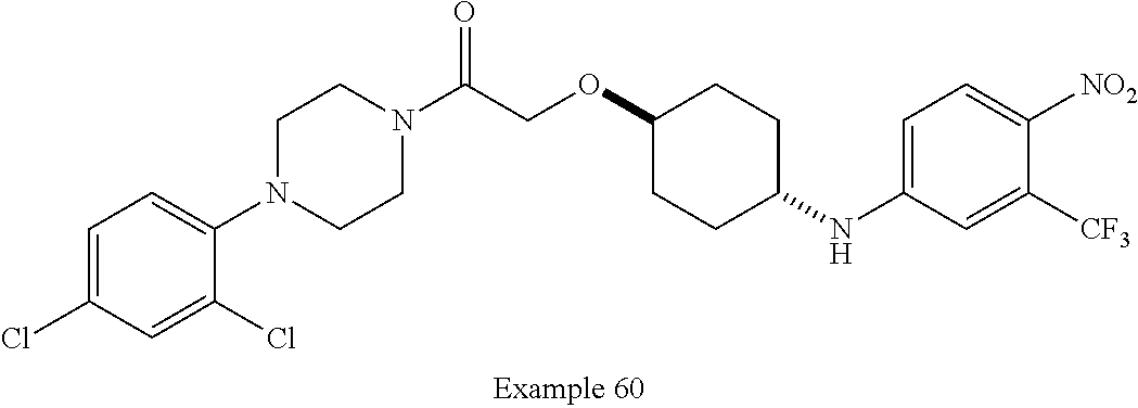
C1=C(Cl)C=C(Cl)C(N2CCN(C(COC3CCC(NC4=CC=C([NO2])C([CF3])=C4)CC3)=O)CC2)=C1
